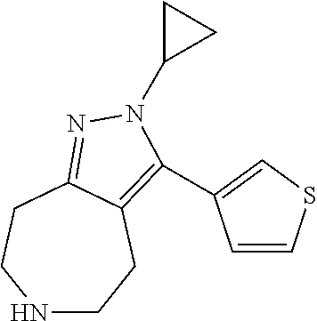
N1CCC2=C(C3=CSC=C3)N(C3CC3)N=C2CC1
